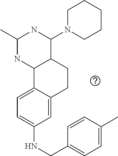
C1(NCC2=CC=C(C)C=C2)=CC=C2C(=C1)CCC1C2NC(C)NC1N1CCCCC1
